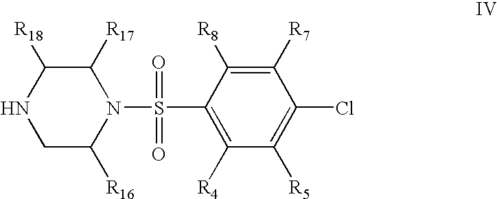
C1(S(=O)(=O)N2C([R17])C([R18])NCC2[R16])=C([R4])C([R5])=C(Cl)C([R7])=C1[R8]
